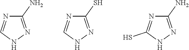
C1(N)=NNC=N1.C1(S)=NNC=N1.C1(N)=NNC(S)=N1
